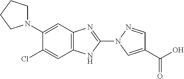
C12=C(N=C(N3C=C(C(O)=O)C=N3)N1)C=C(N1CCCC1)C(Cl)=C2
